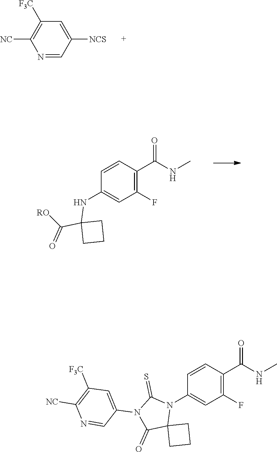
N1=CC([NCS])=CC([F3C])=C1[NC].C1=CC(C(NC)=O)=C(F)C=C1NC1(C([RO])=O)CCC1.C1=CC(C(NC)=O)=C(F)C=C1N1C(=S)N(C2=CC([F3C])=C([NC])N=C2)C(=O)C12CCC2
